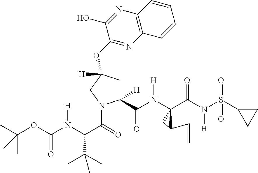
C1(O)=NC2=C(N=C1OC1([H])CC([H])(C(N([H])C3(C(N(S(=O)(=O)C4CC4)[H])=O)CC3C=C)=O)N(C(=O)C(N(C(OC(C)(C)C)=O)[H])C(C)(C)C)C1)C=CC=C2
